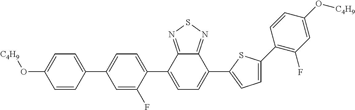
C1=C(C2=CC=C(C3=CC=C(O[C4H9])C=C3)C=C2F)C2=NSN=C2C(C2=CC=C(C3=C(F)C=C(O[C4H9])C=C3)S2)=C1
